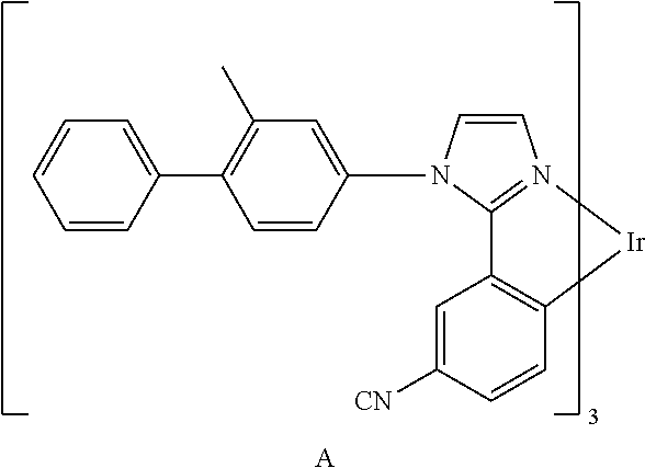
C1=CN(C2=CC(C)=C(C3=CC=CC=C3)C=C2)C2=N1[Ir]C1=C2C=C([CN])C=C1.[A]
